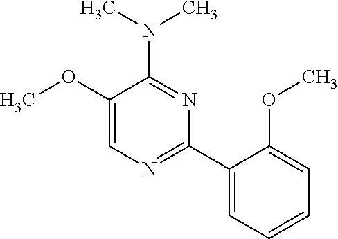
O(C1=CN=C(C2=CC=CC=C2OC)N=C1N(C)C)C
